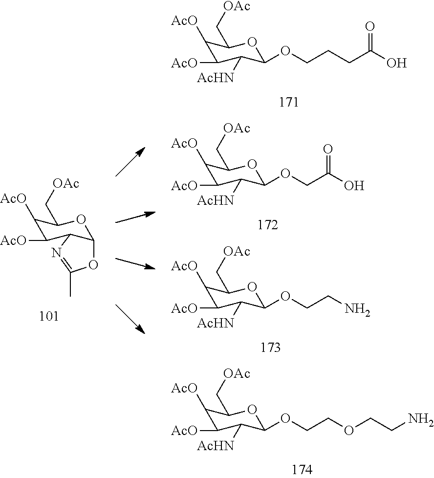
C1([AcO])C([AcO])C2C(OC1C[OAc])OC(C)=N2.C1([AcO])C([AcO])C([AcHN])C(OCCCC(O)=O)OC1C[OAc].C1([AcO])C([AcO])C([AcHN])C(OCC(O)=O)OC1C[OAc].C1([AcO])C([AcO])C([AcHN])C(OCCN)OC1C[OAc].C1([AcO])C([AcO])C([AcHN])C(OCCOCCN)OC1C[OAc]
